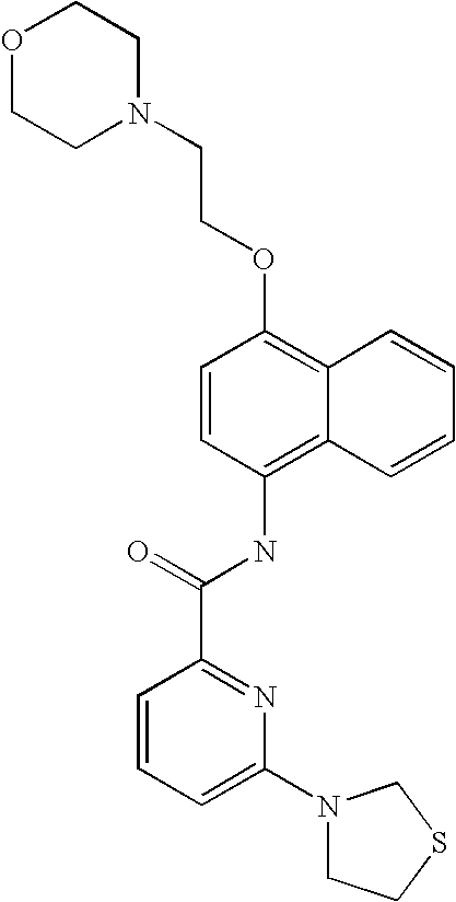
O1CCN(CCOC2=C3C(=C(NC(C4=NC(N5CCSC5)=CC=C4)=O)C=C2)C=CC=C3)CC1
